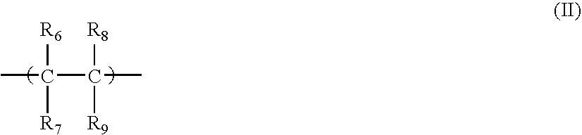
[R6]C([R7])(C([R8])([R9])C)C
